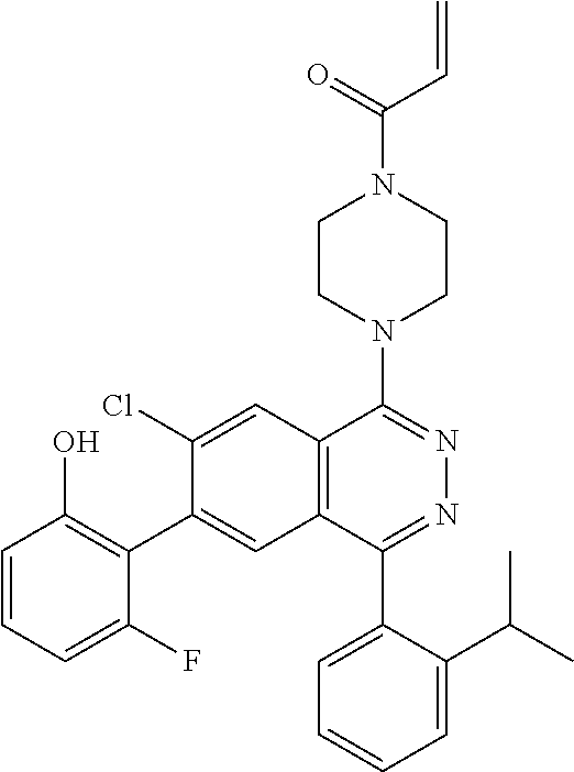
C1CN(C2=NN=C(C3=CC=CC=C3C(C)C)C3=C2C=C(Cl)C(C2=C(O)C=CC=C2F)=C3)CCN1C(=O)C=C
